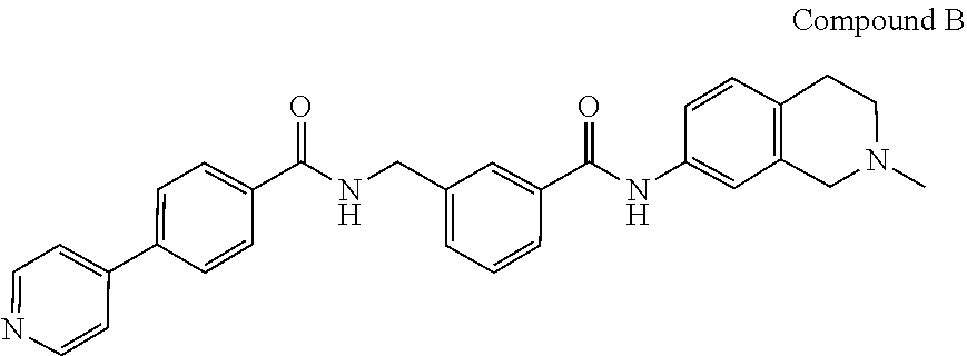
C1(NC(C2=CC(CNC(C3=CC=C(C4=CC=NC=C4)C=C3)=O)=CC=C2)=O)=CC2=C(C=C1)CCN(C)C2
